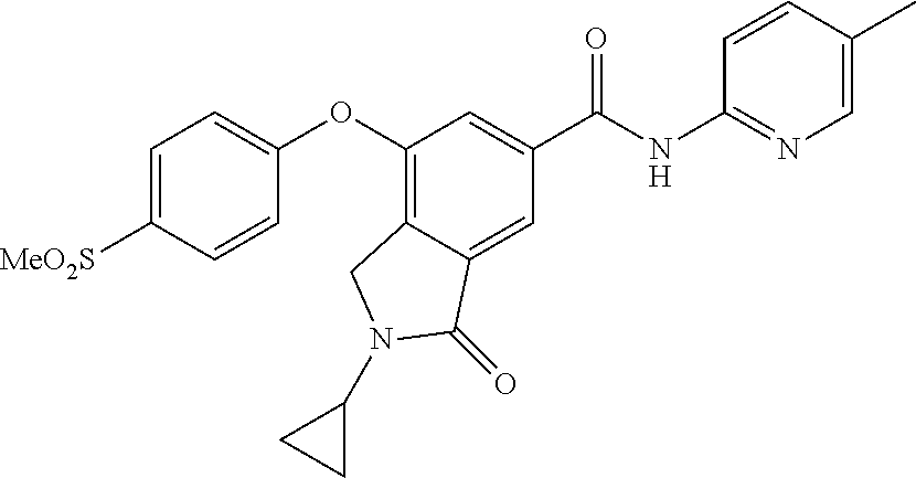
C1(NC(C2=CC(OC3=CC=C([MeO2S])C=C3)=C3C(=C2)C(=O)N(C2CC2)C3)=O)=NC=C(C)C=C1
